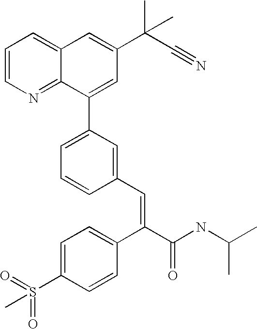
N1=C2C(=CC=C1)C=C(C(C#N)(C)C)C=C2C1=CC=CC(C=C(C2=CC=C(S(=O)(C)=O)C=C2)C(NC(C)C)=O)=C1
